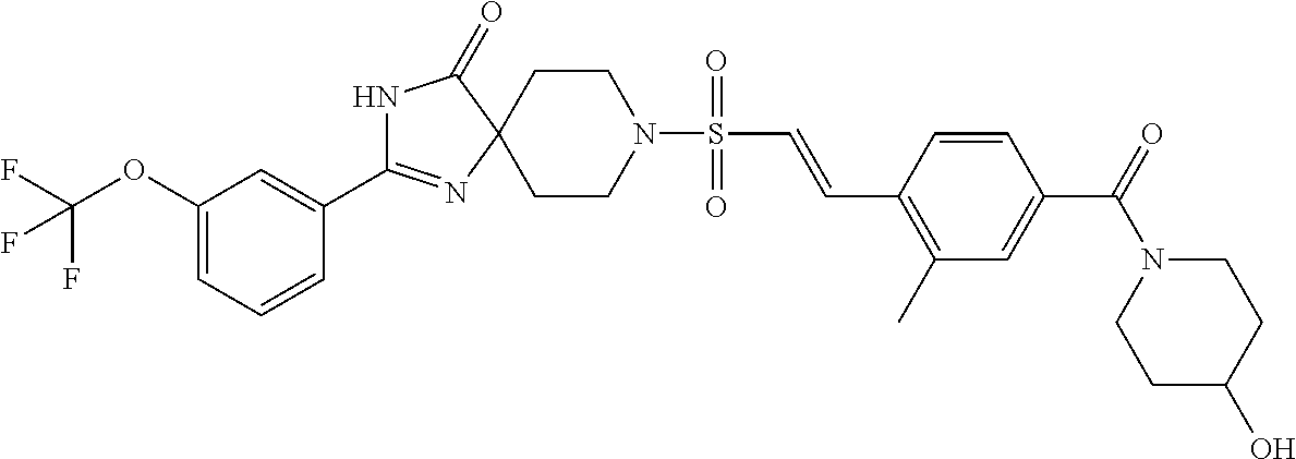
C1(OC(F)(F)F)=CC=CC(C2=NC3(C(=O)N2)CCN(S(=O)(C=CC2=C(C)C=C(C(N4CCC(O)CC4)=O)C=C2)=O)CC3)=C1
